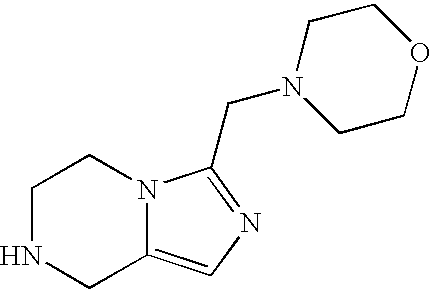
C1NCC2=CN=C(CN3CCOCC3)N2C1
